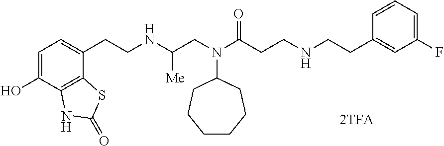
C1=C(O)C2=C(C(CCNC(CN(C(CCNCCC3=CC(F)=CC=C3)=O)C3CCCCCC3)[Me])=C1)SC(=O)N2
